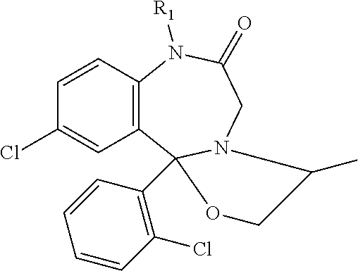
C1=CC2=C(C=C1Cl)C1(C3=C(Cl)C=CC=C3)N(CC(=O)N2[R1])C(C)CO1
